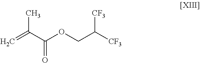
C=C(C(OCC([CF3])[CF3])=O)C
